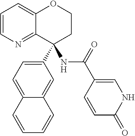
C1=CN=C2C(=C1)OCCC2(C1=CC=C2C(=C1)C=CC=C2)NC(C1=CNC(=O)C=C1)=O
